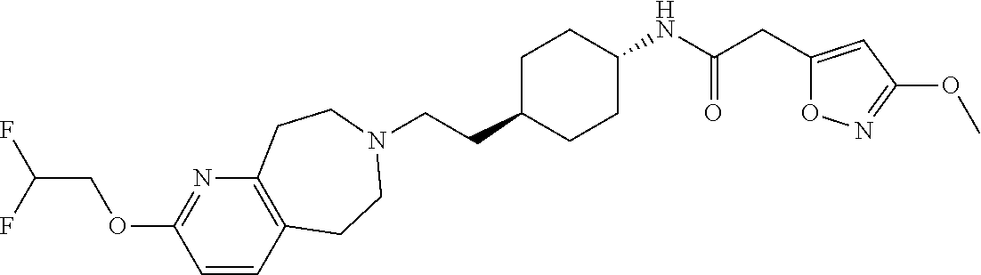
C(CC1CCC(NC(CC2=CC(OC)=NO2)=O)CC1)N1CCC2=C(N=C(OCC(F)F)C=C2)CC1
